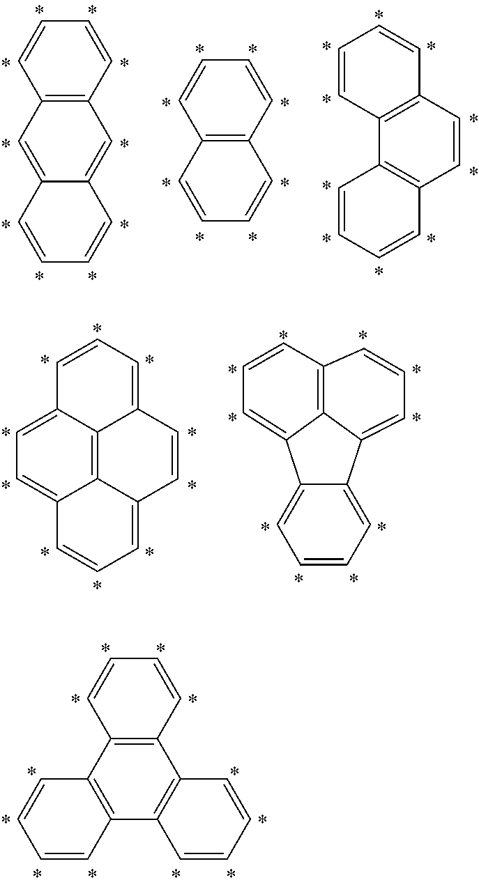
C12=C(C=CC=C1)C=CC=C2.C12=C(C=CC=C1)C=C1C(=C2)C=CC=C1.C1=CC2=C(C3=C1C=CC=C3)C=CC=C2.C1=CC2=CC=CC3=CC=C4C(=C23)C1=CC=C4.C1=CC=C2C(=C1)C1=CC=CC3=C1C2=CC=C3.C12=C(C3=C(C4=C1C=CC=C4)C=CC=C3)C=CC=C2
